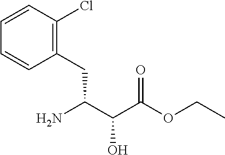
C1=CC(Cl)=C(CC(N)C(O)C(=O)OCC)C=C1
